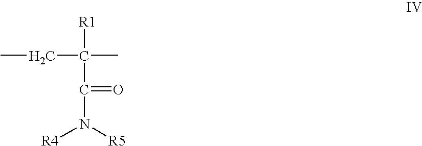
[R1]C(C(N([R5])[R4])=O)(C)CC
